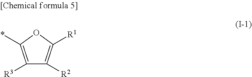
C1([R3])=C(*)OC([R1])=C1[R2]
